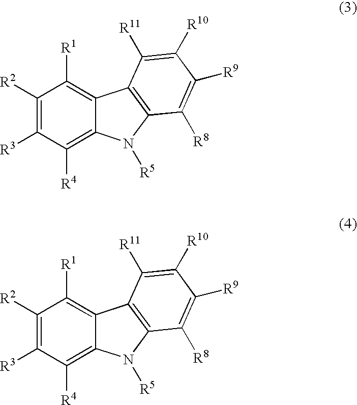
C1([R2])=C([R3])C([R4])=C2C(=C1[R1])C1=C(N2[R5])C([R8])=C([R9])C([R10])=C1[R11].C1([R2])=C([R3])C([R4])=C2C(=C1[R1])C1=C(N2[R5])C([R8])=C([R9])C([R10])=C1[R11]
